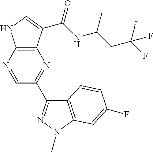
C12=C(C(C(NC(CC(F)(F)F)C)=O)=CN1)N=C(C1=NN(C)C3=C1C=CC(F)=C3)C=N2
